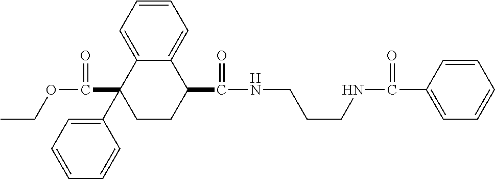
C1=C2C(=CC=C1)C(C(=O)NCCCNC(=O)C1=CC=CC=C1)CCC2(C1=CC=CC=C1)C(=O)OCC
